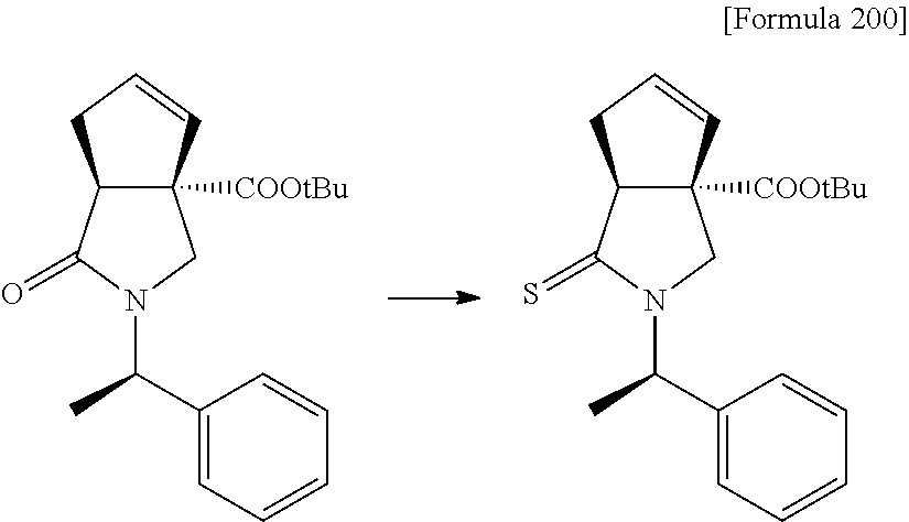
C12([COOtBu])C(C(=O)N(C(C3=CC=CC=C3)C)C1)CC=C2.C12([COOtBu])C(C(=S)N(C(C3=CC=CC=C3)C)C1)CC=C2
